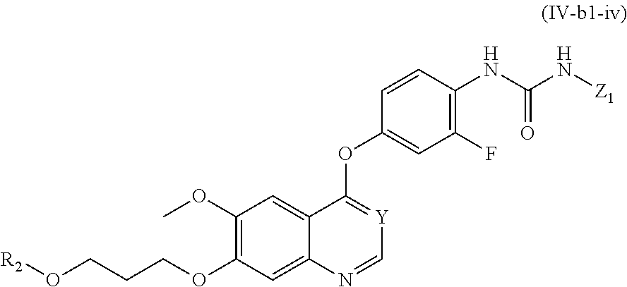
C1(OC)=C(OCCCO[R2])C=C2C(=C1)C(OC1=CC(F)=C(NC(N[Z1])=O)C=C1)=[Y]C=N2
